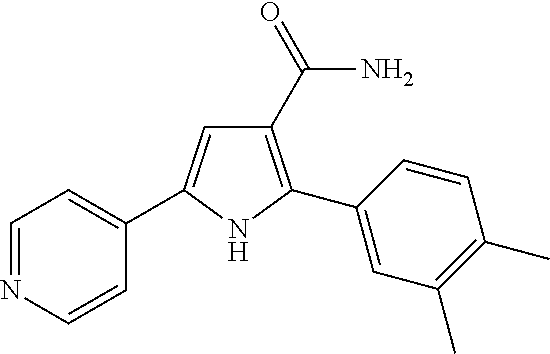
C1(C(=O)N)=C(C2=CC(C)=C(C)C=C2)NC(C2=CC=NC=C2)=C1
